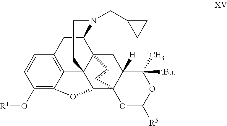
C1(O[R1])=C2C3=C(C=C1)CC1C45C3(C(C3(C([H])(C4)C([tBu])(C)OC([R5])O3)cc5)O2)CCN1CC1CC1
